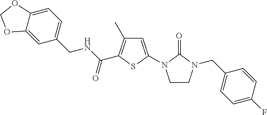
C1=C(N2CCN(CC3=CC=C(F)C=C3)C2=O)SC(C(NCC2=CC=C3C(=C2)OCO3)=O)=C1C
